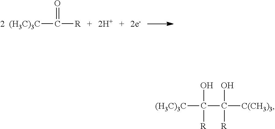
[2  (H3C)3C]C(=O)[R].[(H3C)3C]C(O)([R])C([C(CH3)3])(O)[R]
